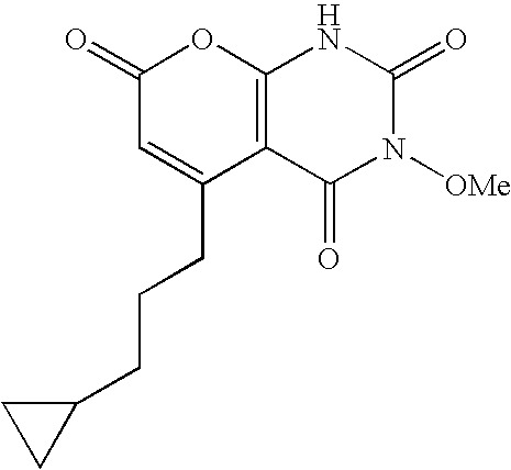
C12=C(C(=O)N([OMe])C(=O)N1)C(CCCC1CC1)=CC(=O)O2
